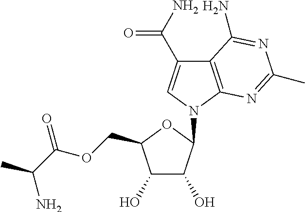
C12=C(N(C3C(O)C(O)C(COC(C(C)N)=O)O3)C=C1C(N)=O)N=C(C)N=C2N
